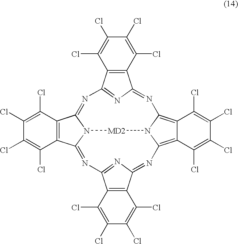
C12=C(C(Cl)=C(Cl)C(Cl)=C1Cl)C1=NC3=C4C(=C5N=C6C7=C(C(Cl)=C(Cl)C(Cl)=C7Cl)C(=N6)N=C6C7=C(C(=NC2=N1)N6[MD2]N53)C(Cl)=C(Cl)C(Cl)=C7Cl)C(Cl)=C(Cl)C(Cl)=C4Cl
